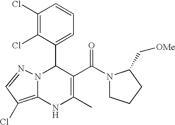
C1(Cl)=C(Cl)C(C2N3C(=C(Cl)C=N3)NC(C)=C2C(=O)N2CCCC2C[OMe])=CC=C1
